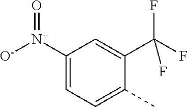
[O-][N+](C1=CC=C(C)C(C(F)(F)F)=C1)=O
